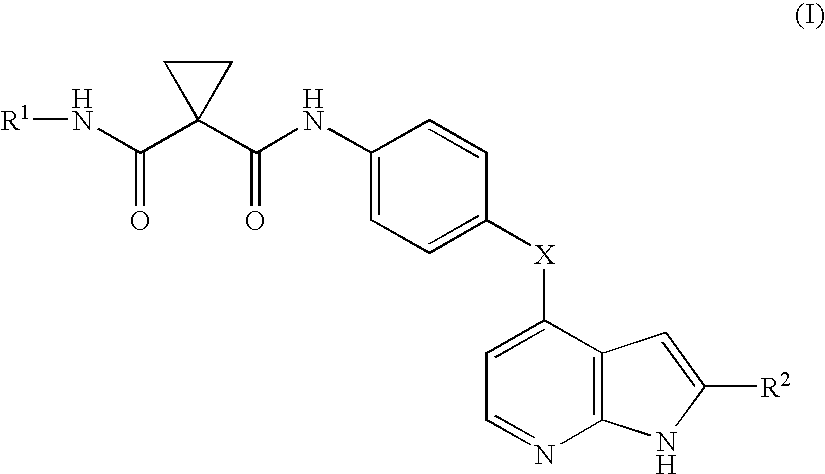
[R1]NC(C1(C(NC2=CC=C([X]C3=CC=NC4=C3C=C([R2])N4)C=C2)=O)CC1)=O
